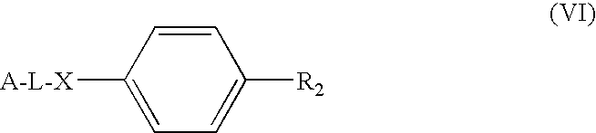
C1=CC([A-L-X])=CC=C1[R2]
